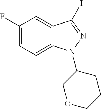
C1(F)=CC=C2C(=C1)C(I)=NN2C1COCCC1
